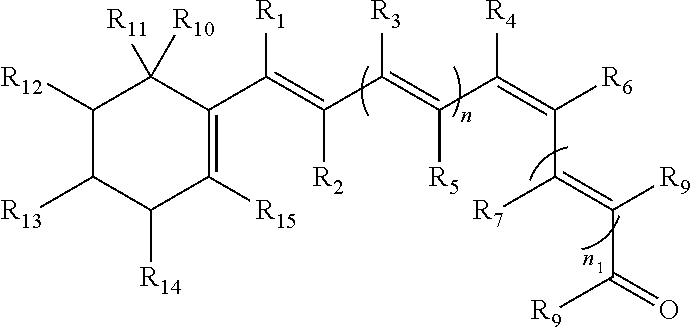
C1([R12])C([R13])C([R14])C([R15])=C(C([R1])=C([R2])C([R3])=C([R5])C([R4])=C(C([R7])=C(C([R9])=O)[R9])[R6])C1([R11])[R10]
